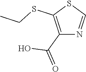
C1(C(=O)O)=C(SCC)SC=N1
